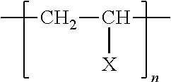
CCC([X])C
